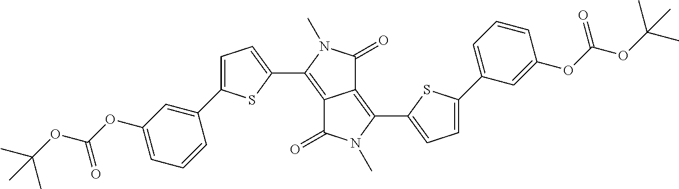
C12=C(C3=CC=C(C4=CC=CC(OC(=O)OC(C)(C)C)=C4)S3)N(C)C(=O)C1=C(C1=CC=C(C3=CC(OC(=O)OC(C)(C)C)=CC=C3)S1)N(C)C2=O
